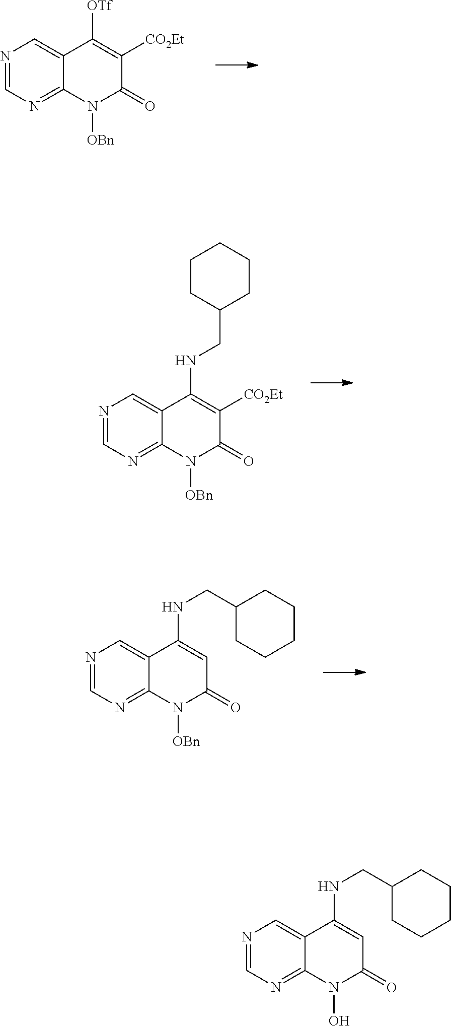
N1=CN=C2C(=C1)C([OTf])=C([CO2Et])C(=O)N2[OBn].N1=CN=C2C(=C1)C(NCC1CCCCC1)=C([CO2Et])C(=O)N2[OBn].N1=CN=C2C(=C1)C(NCC1CCCCC1)=CC(=O)N2[OBn].N1=CN=C2C(=C1)C(NCC1CCCCC1)=CC(=O)N2O
